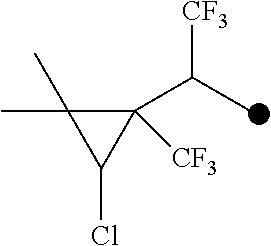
C1([CF3])(C(C)[CF3])C(C)(C)C1Cl
